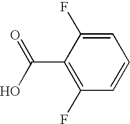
C1=C(F)C(C(=O)O)=C(F)C=C1
